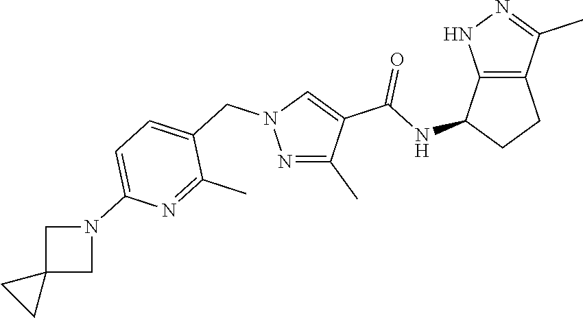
N1=C(C)C(C(NC2CCC3=C2NN=C3C)=O)=CN1CC1=CC=C(N2CC3(C2)CC3)N=C1C
